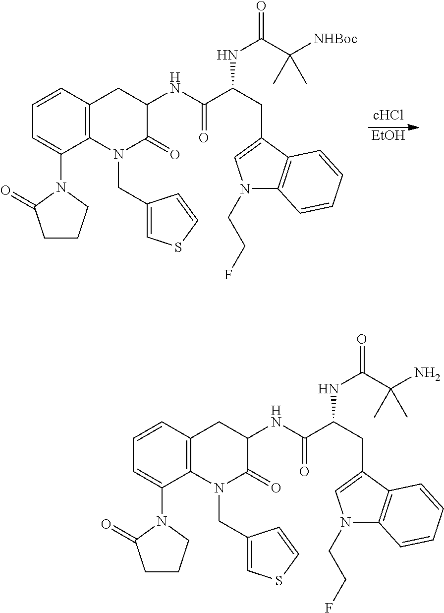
[EtOH].C1=CC2=C(C(N3CCCC3=O)=C1)N(CC1=CSC=C1)C(=O)C(NC(=O)C(CC1=CN(CCF)C3=C1C=CC=C3)NC(C(C)([NHBoc])C)=O)C2.C1=CC2=C(C(N3CCCC3=O)=C1)N(CC1=CSC=C1)C(=O)C(NC(=O)C(CC1=CN(CCF)C3=C1C=CC=C3)NC(C(C)(N)C)=O)C2
